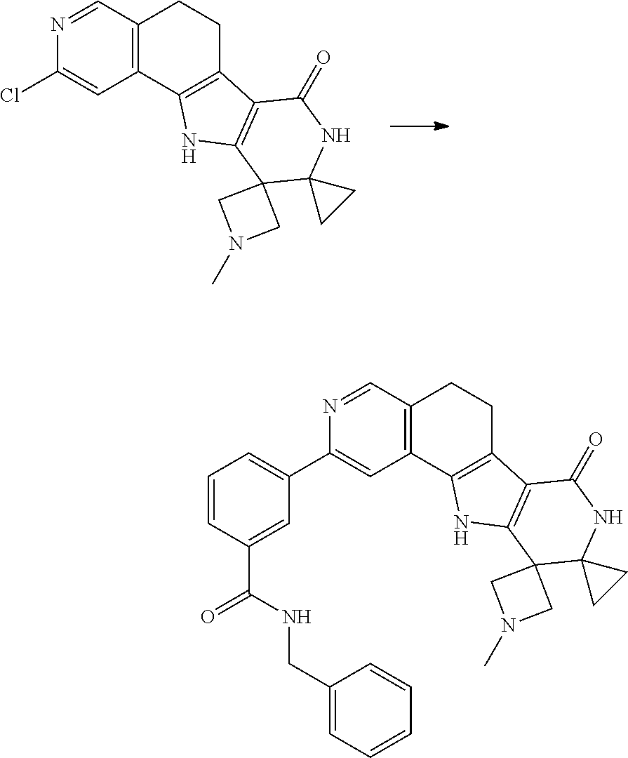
N1=CC2=C(C=C1Cl)C1=C(CC2)C2=C(N1)C1(CN(C)C1)C1(NC2=O)CC1.N1=CC2=C(C=C1C1=CC=CC(C(=O)NCC3=CC=CC=C3)=C1)C1=C(CC2)C2=C(N1)C1(CN(C)C1)C1(NC2=O)CC1
